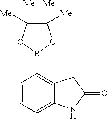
C1=CC=C2C(=C1B1OC([Me])([Me])C([Me])([Me])O1)CC(=O)N2
